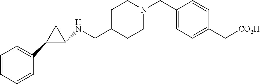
C1CN(CC2=CC=C(C[CO2H])C=C2)CCC1CNC1C(C2=CC=CC=C2)C1
